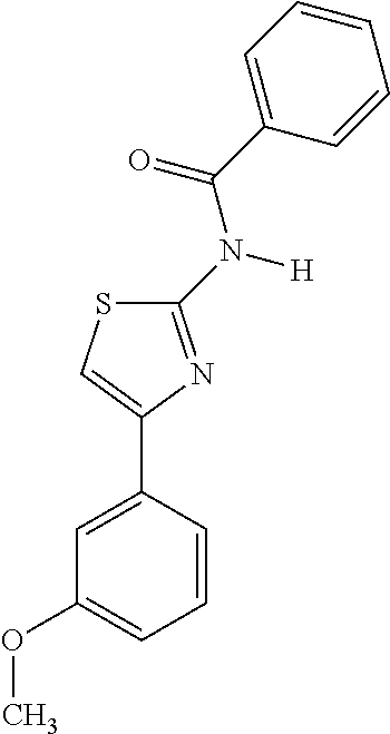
C1=CC(C2=CSC(N([H])C(C3=CC=CC=C3)=O)=N2)=CC(OC)=C1
